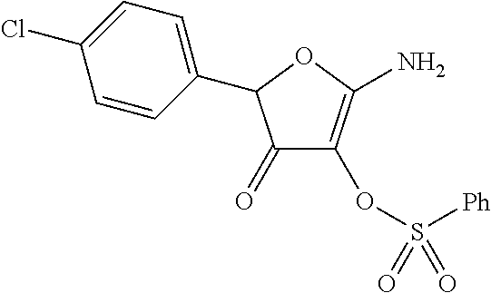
C1=CC(C2C(=O)C(OS([Ph])(=O)=O)=C(N)O2)=CC=C1Cl
